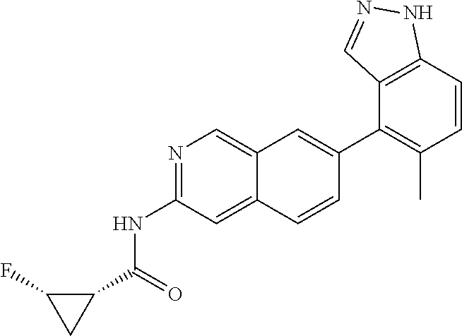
N1=C(NC(C2CC2F)=O)C=C2C(=C1)C=C(C1=C(C)C=CC3=C1C=NN3)C=C2
